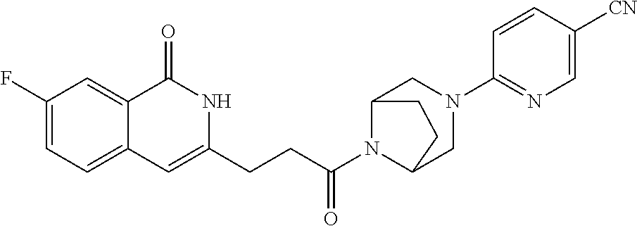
C1(F)=CC=C2C(=C1)C(=O)NC(CCC(N1C3CN(C4=NC=C([CN])C=C4)CC1CC3)=O)=C2
